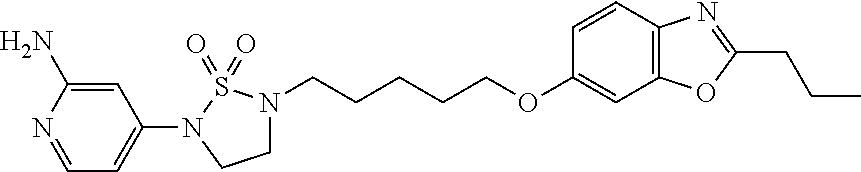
C1=NC(N)=CC(N2CCN(CCCCCOC3=CC4=C(C=C3)N=C(CCC)O4)S2(=O)=O)=C1
